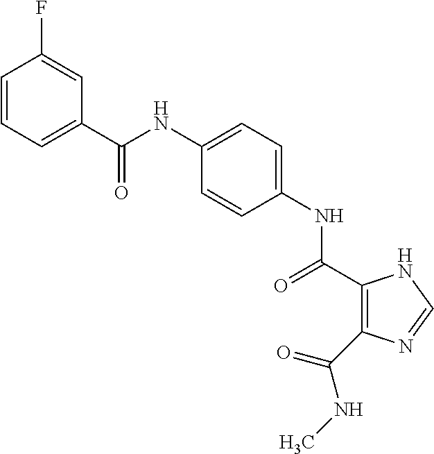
C(NC1=CC=C(NC(=O)C2=C(C(NC)=O)N=CN2)C=C1)(=O)C1=CC=CC(F)=C1
